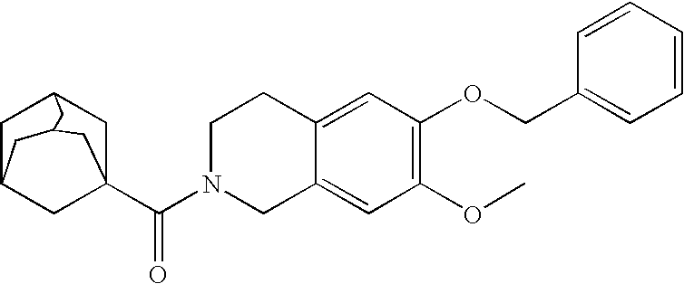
C1C2CC3(C(=O)N4CC5=CC(OC)=C(OCC6=CC=CC=C6)C=C5CC4)CC1CC(C2)C3
